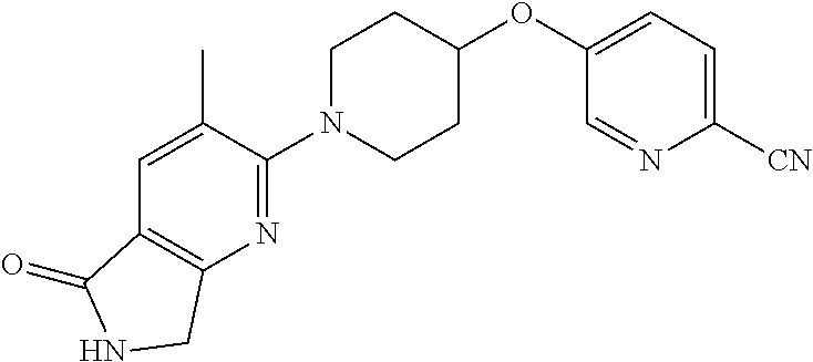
C1([CN])=CC=C(OC2CCN(C3=NC4=C(C=C3C)C(=O)NC4)CC2)C=N1
